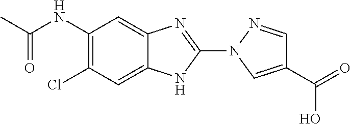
C1(NC(=O)C)=C(Cl)C=C2C(=C1)N=C(N1C=C(C(=O)O)C=N1)N2
